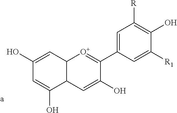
C1(O)=CC2C(C(O)=C1)C=C(O)C(C1=CC([R])=C(O)C([R1])=C1)=[O+]2
